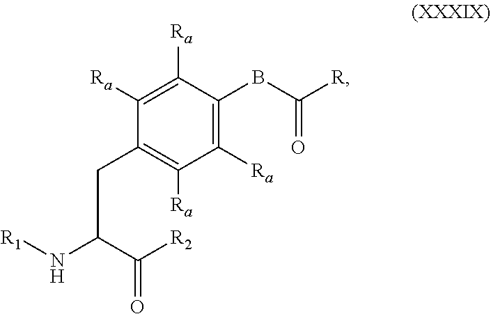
C1(CC(C([R2])=O)N[R1])=C([Ra])C([Ra])=C(BC(=O)[R])C([Ra])=C1[Ra]
